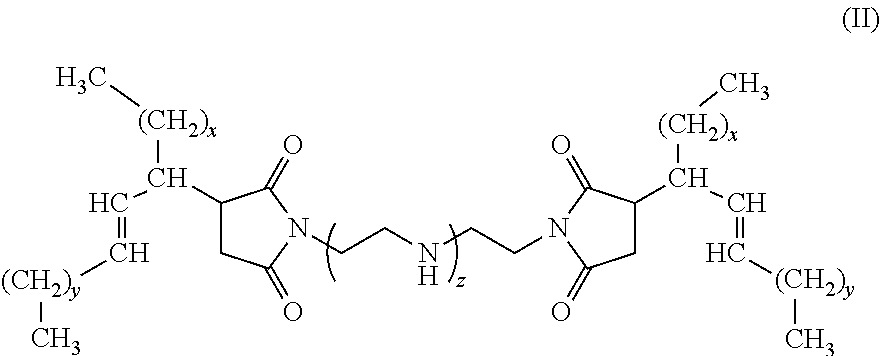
C1(C(C=C[(CH2)y]C)[(CH2)x]C)CC(=O)N(CCNCCN2C(=O)CC(C(C=C[(CH2)y]C)[(CH2)x]C)C2=O)C1=O
